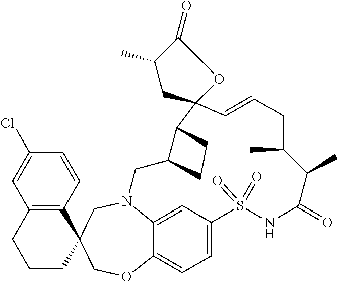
N12C3=CC(=CC=C3OCC3(C4=C(C=C(Cl)C=C4)CCC3)C1)S(=O)(=O)NC(=O)C(C)C(C)CC=CC1(C3C(C2)CC3)CC(C)C(=O)O1
